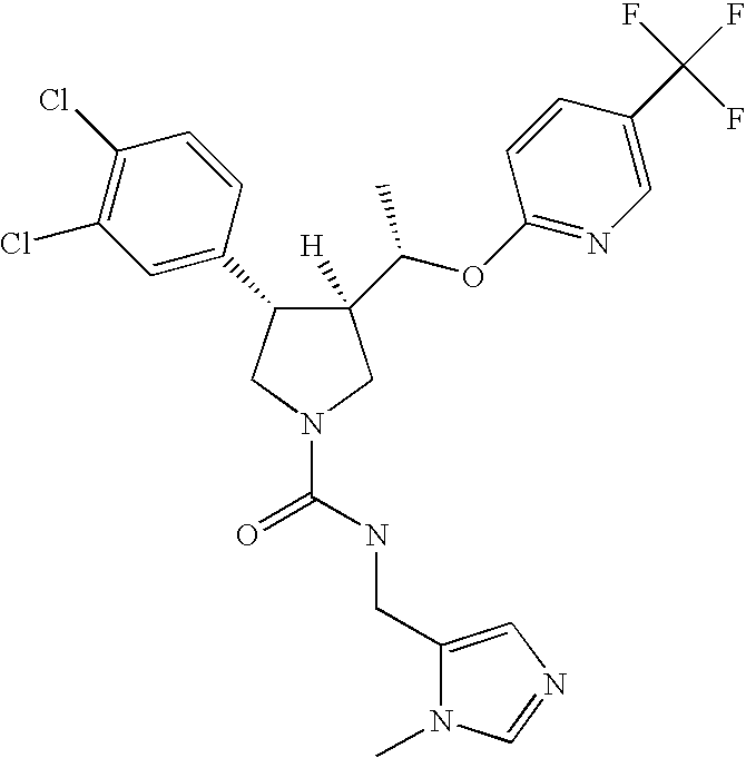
C1(C(OC2=NC=C(C(F)(F)F)C=C2)C)([H])C(C2=CC(Cl)=C(Cl)C=C2)CN(C(NCC2=CN=CN2C)=O)C1
